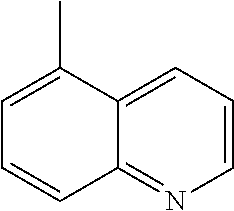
C1=CC=C2C(=N1)C=CC=C2C
